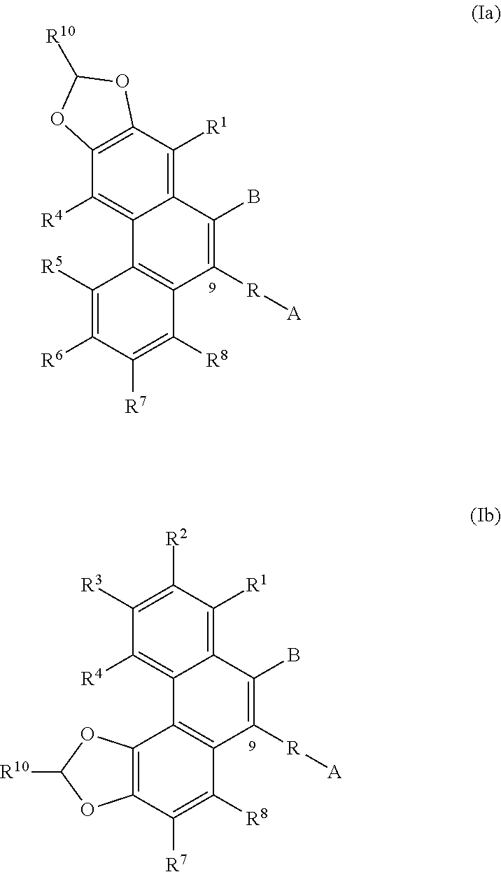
C1([R5])=C([R6])C([R7])=C([R8])C2=C1C1=C([R4])C3=C(C([R1])=C1C(B)=C2[R][A])OC([R10])O3.C12=C(C([R7])=C([R8])C3=C1C1=C([R4])C([R3])=C([R2])C([R1])=C1C(B)=C3[R][A])OC([R10])O2
